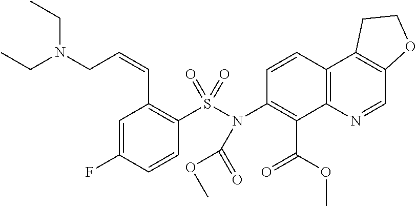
C1(N(S(C2=C(C=CCN(CC)CC)C=C(F)C=C2)(=O)=O)C(=O)OC)=C(C(=O)OC)C2=C(C3=C(C=N2)OCC3)C=C1
